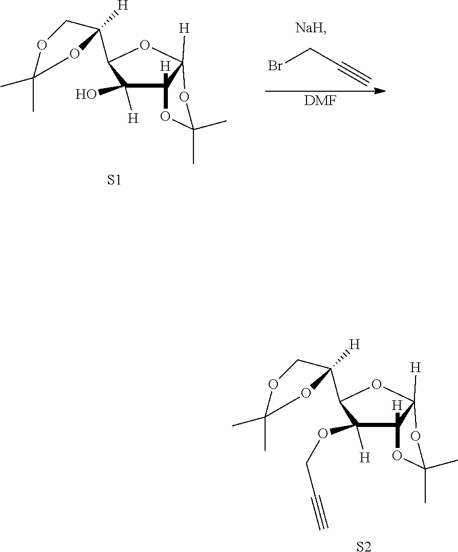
C12([H])C([H])(OCC#C)C(C3([H])COC(C)(C)O3)OC1([H])OC(C)(C)O2.[S2].C12([H])C([H])(O)C(C3([H])COC(C)(C)O3)OC1([H])OC(C)(C)O2.[S1].BrCC#C.[DMF]
